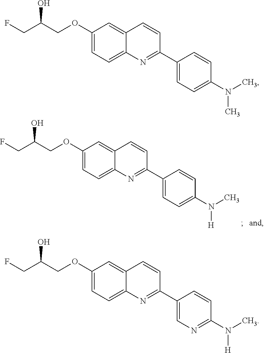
FCC(COC1=CC=C2C(=C1)C=CC(C1=CC=C(N(C)[H])C=C1)=N2)O.FCC(COC1=CC=C2C(=C1)C=CC(C1=CC=C(N(C)C)C=C1)=N2)O.FCC(COC1=CC=C2C(=C1)C=CC(C1=CN=C(N(C)[H])C=C1)=N2)O
